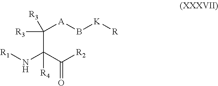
C([A]B[K][R])(C(C([R2])=O)(N[R1])[R4])([R3])[R3]
